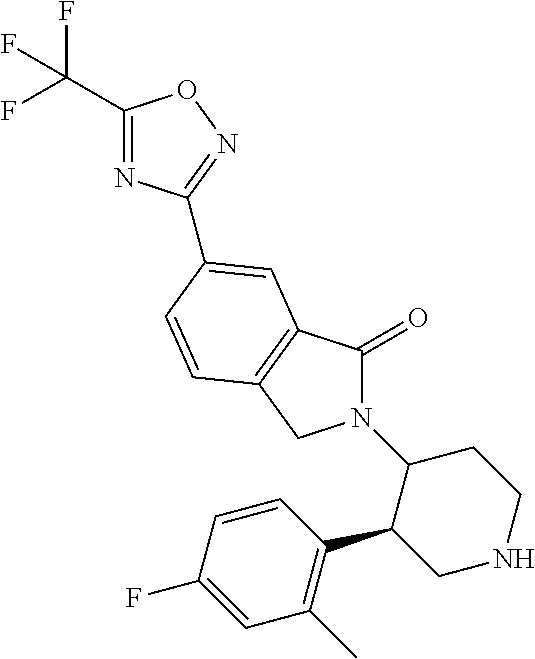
C1(C(F)(F)F)=NC(C2=CC3=C(CN(C4C(C5=C(C)C=C(F)C=C5)CNCC4)C3=O)C=C2)=NO1
